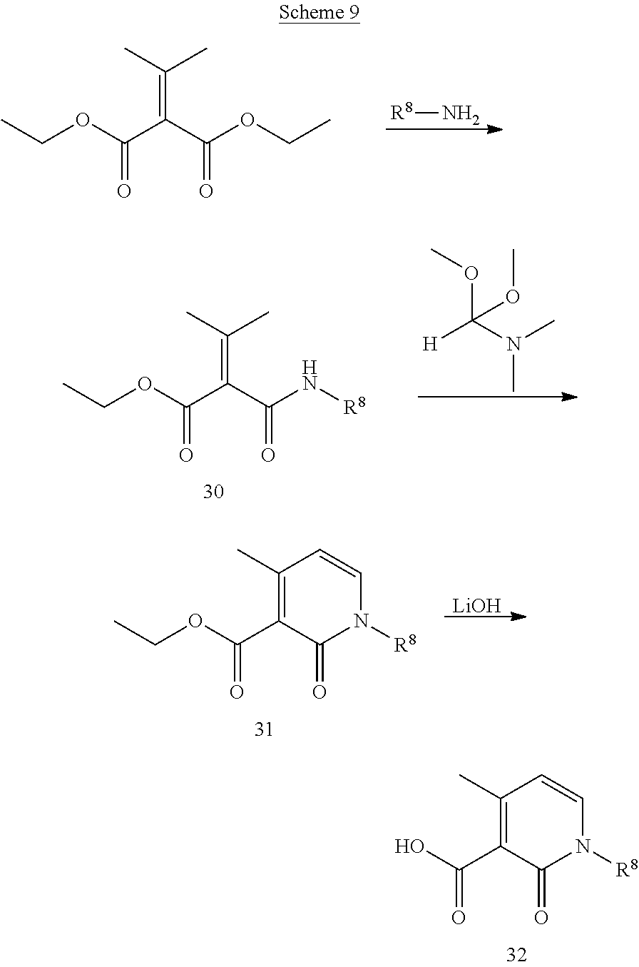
CCOC(C(C(OCC)=O)=C(C)C)=O.[R8]N.CCOC(C(C(N[R8])=O)=C(C)C)=O.CN(C([H])(OC)OC)C.CCOC(C1=C(C)C=CN([R8])C1=O)=O.[LiOH].OC(C1=C(C)C=CN([R8])C1=O)=O
